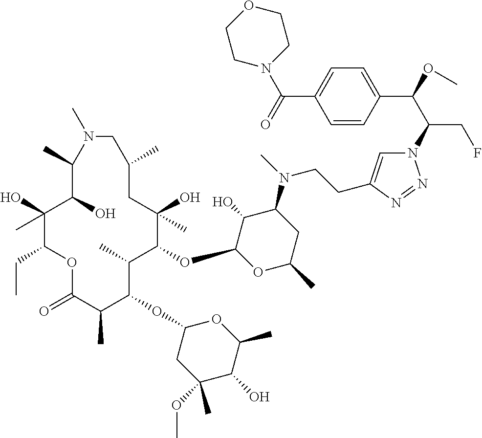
C1(O)(C)C(CC)OC(=O)C(C)C(OC2CC(OC)(C)C(O)C(C)O2)C(C)C(OC2OC(C)CC(N(C)CCC3=CN(C(C(OC)C4=CC=C(C(=O)N5CCOCC5)C=C4)CF)N=N3)C2O)C(O)(C)CC(C)CN(C)C(C)C1O
